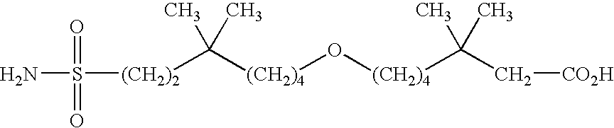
[(CH2)4](O[(CH2)4]C(C)(C)C[CO2H])C(C)(C)[(CH2)2]S(N)(=O)=O
